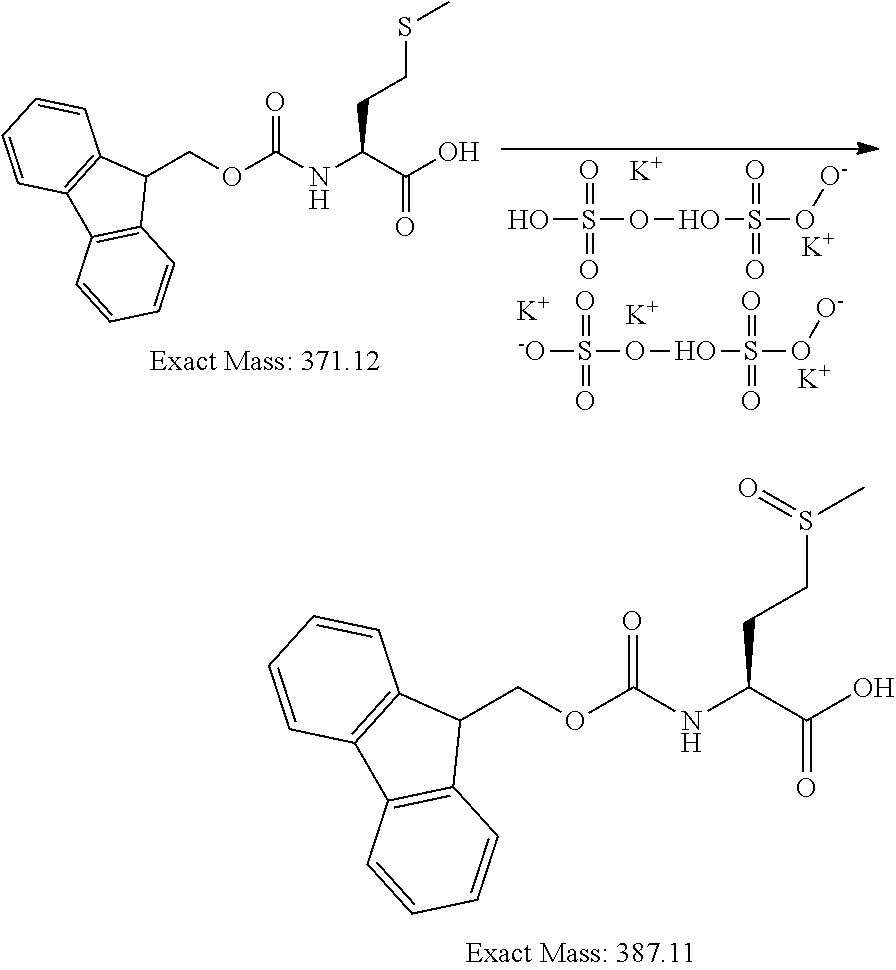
[-O]S(OOS(O[O-])(=O)=O)(=O)=O.[K].[K].[K].OS(OOS(O[O-])(=O)=O)(=O)=O.[K].[K].C1(COC(NC(C(O)=O)CCSC)=O)C2=C(C3=C1C=CC=C3)C=CC=C2.C1(COC(NC(C(O)=O)CCS(C)=O)=O)C2=C(C3=C1C=CC=C3)C=CC=C2
